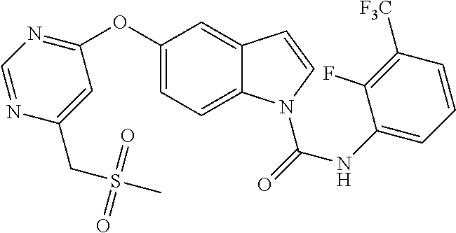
C1(OC2=NC=NC(CS(=O)(=O)C)=C2)=CC=C2C(=C1)C=CN2C(=O)NC1=CC=CC([F3C])=C1F
